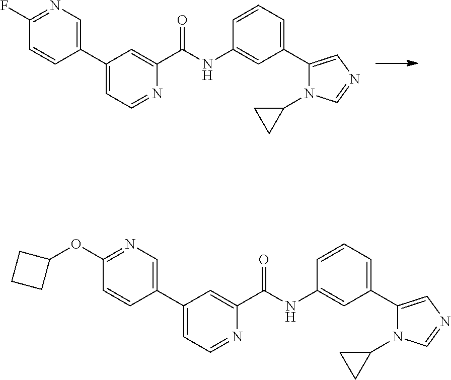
C1=CC=C(C2=CN=CN2C2CC2)C=C1NC(C1=CC(C2=CN=C(F)C=C2)=CC=N1)=O.C1=CC=C(C2=CN=CN2C2CC2)C=C1NC(C1=CC(C2=CN=C(OC3CCC3)C=C2)=CC=N1)=O
